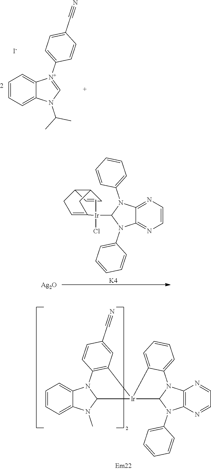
C1=CC=C2C(=C1)[N+](C1=CC=C(C#N)C=C1)=CN2C(C)C.[I-].C1=CN=C2C(=N1)N(C1=CC=CC=C1)C([Ir](C)(C1=CCC3C=CC3C1)Cl)N2C1=CC=CC=C1.[K4].[Ag2O].C1=CC=C2C(=C1)N1C(N2C)[Ir]2(C3=C1C=CC(C#N)=C3)C1N(C3=CC=CC=C3)C3=C(N=CC=N3)N1C1=CC=CC=C12
